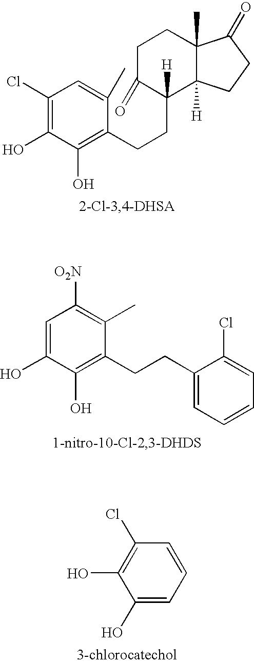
C1(Cl)=C(O)C(O)=C(CCC2([H])C(=O)CCC3(C)C2([H])CCC3=O)C(C)=C1.C1=C(O)C(O)=C(CCC2=CC=CC=C2Cl)C(C)=C1[O2N].C1(O)=CC=CC(Cl)=C1O
